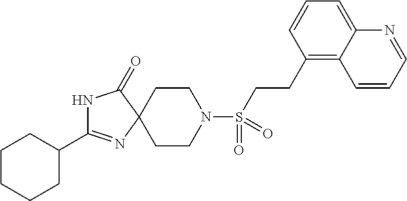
C1CN(S(CCC2=C3C(=CC=C2)N=CC=C3)(=O)=O)CCC12N=C(C1CCCCC1)NC2=O
